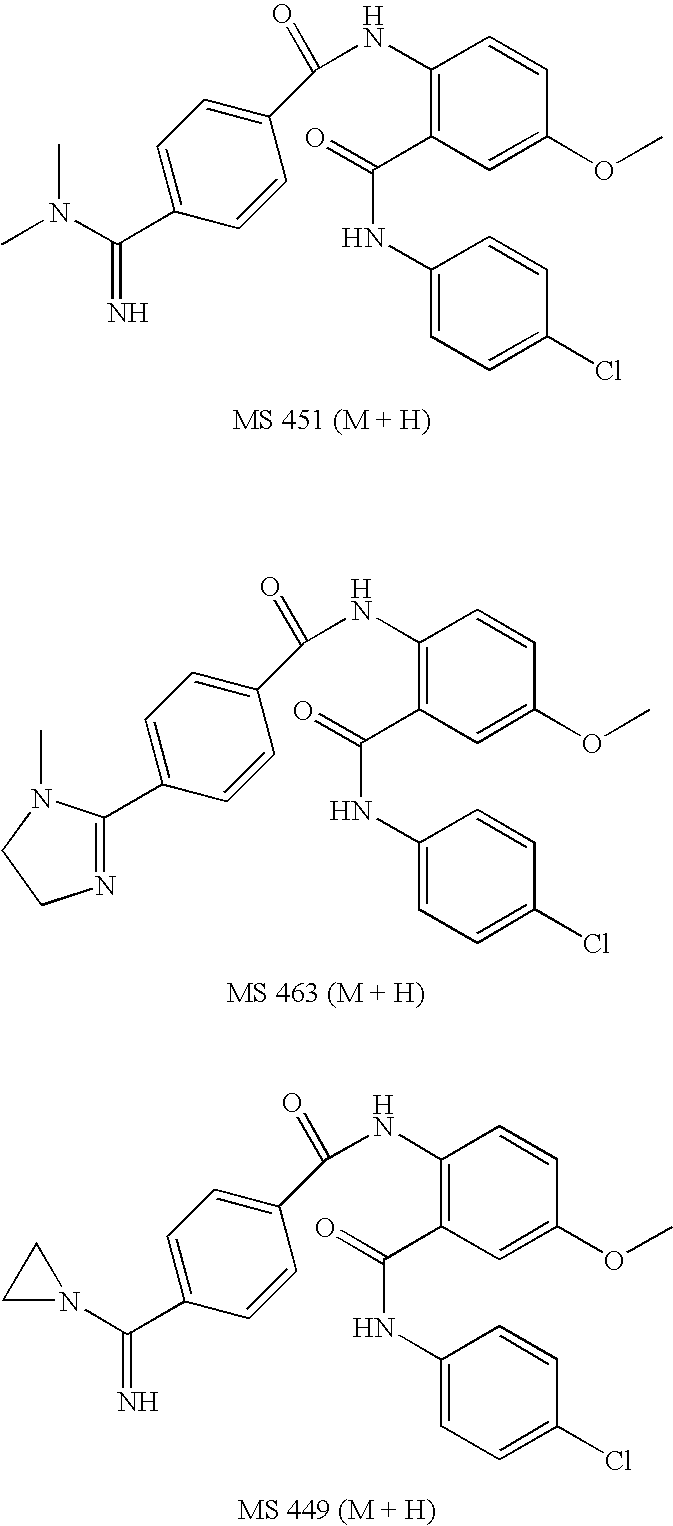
C1(NC(=O)C2=CC=C(C(N(C)C)=N)C=C2)=C(C(=O)NC2=CC=C(Cl)C=C2)C=C(OC)C=C1.C1(NC(=O)C2=CC=C(C3=NCCN3C)C=C2)=C(C(=O)NC2=CC=C(Cl)C=C2)C=C(OC)C=C1.C1(NC(=O)C2=CC=C(C(N3CC3)=N)C=C2)=C(C(=O)NC2=CC=C(Cl)C=C2)C=C(OC)C=C1
